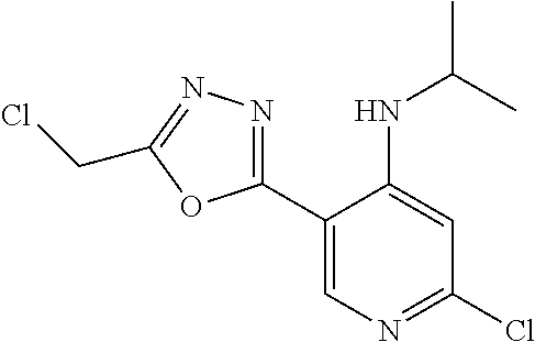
C1(C2=NN=C(CCl)O2)=CN=C(Cl)C=C1NC(C)C
